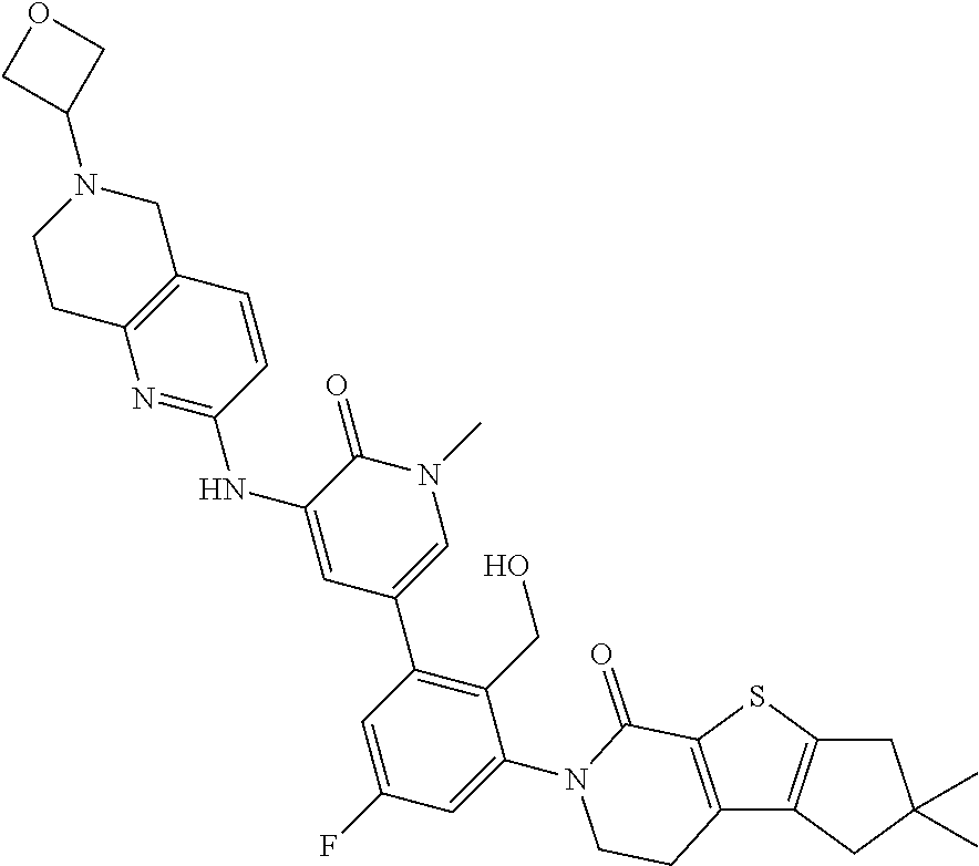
C12=C(C3=C(S1)C(=O)N(C1=CC(F)=CC(C4=CN(C)C(=O)C(NC5=NC6=C(C=C5)CN(C5COC5)CC6)=C4)=C1CO)CC3)CC(C)(C)C2
